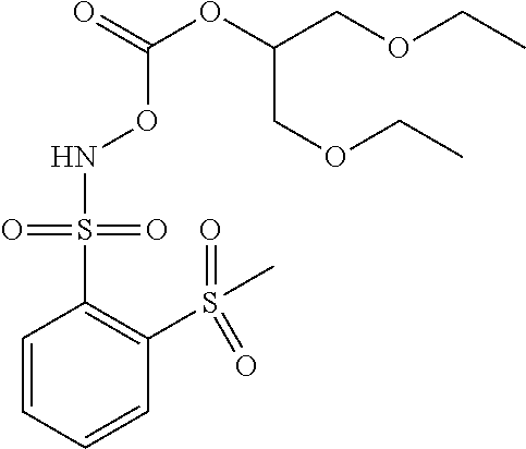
N(OC(=O)OC(COCC)COCC)S(C1=C(S(=O)(=O)C)C=CC=C1)(=O)=O
